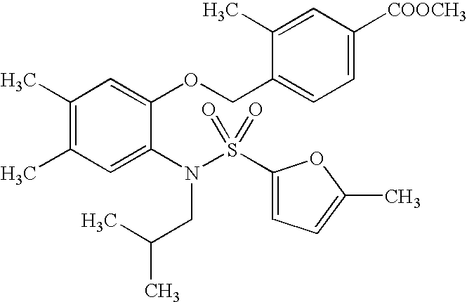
C1(C)=C(C)C=C(N(CC(C)C)S(C2=CC=C(C)O2)(=O)=O)C(OCC2=CC=C([COOCH3])C=C2C)=C1
